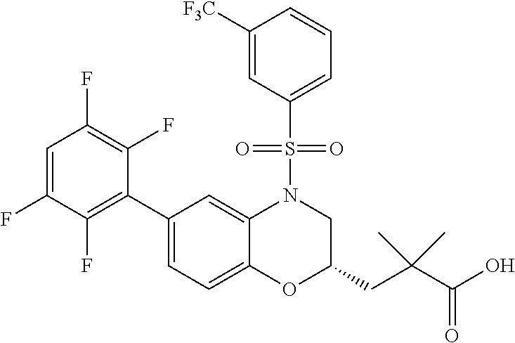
C1(C2=C(F)C(F)=CC(F)=C2F)=CC=C2C(=C1)N(S(C1=CC=CC([F3C])=C1)(=O)=O)CC(CC(C(O)=O)(C)C)O2
